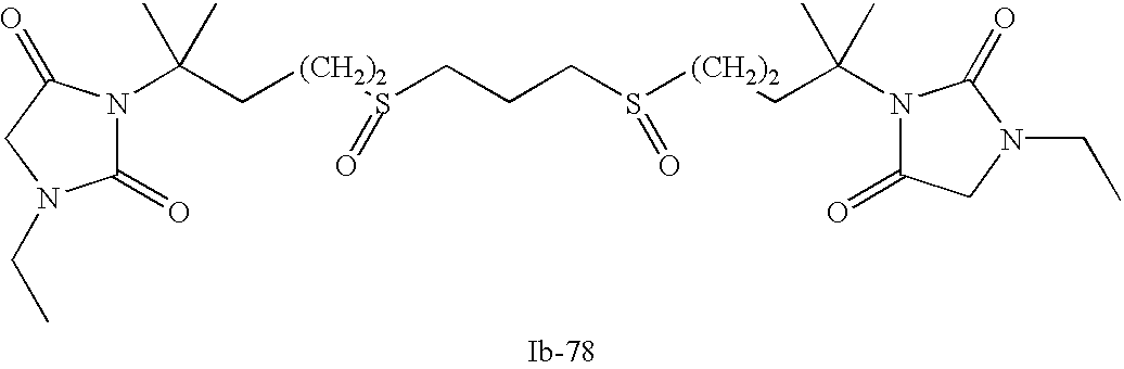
C(C[(CH2)2]S(CCCS([(CH2)2]CC(C)(C)N1C(=O)CN(CC)C1=O)=O)=O)(C)(C)N1C(=O)N(CC)CC1=O
